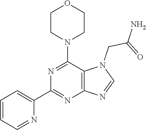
C1=CC=NC(C2=NC3=C(C(N4CCOCC4)=N2)N(CC(N)=O)C=N3)=C1
